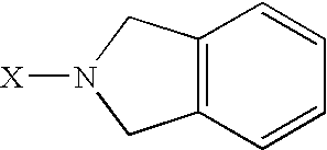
C12=C(CN([X])C1)C=CC=C2
